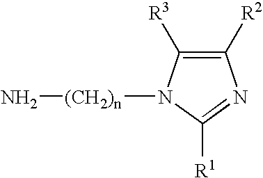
C1([R2])=C([R3])N([(CH2)n]N)C([R1])=N1
